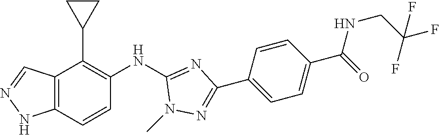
C12=C(C=CC(NC3=NC(C4=CC=C(C(=O)NCC(F)(F)F)C=C4)=NN3C)=C1C1CC1)NN=C2
